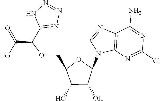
C12=C(N=C(Cl)N=C1N)N(C1OC(COC(C(=O)O)C3=NN=NN3)C(O)C1O)C=N2
